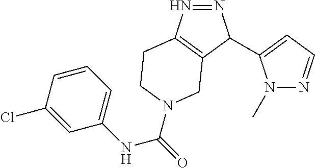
N1=NC(C2=CC=NN2C)C2=C1CCN(C(=O)NC1=CC=CC(Cl)=C1)C2
